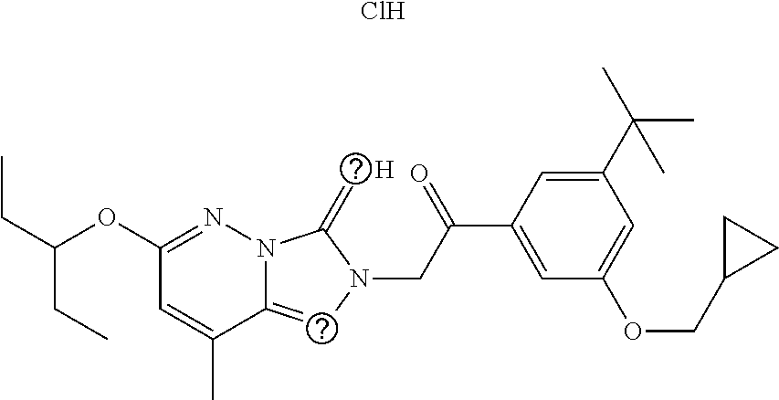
C12=CN(CC(C3=CC(OCC4CC4)=CC(C(C)(C)C)=C3)=O)C(=C)N1N=C(OC(CC)CC)C=C2C.Cl.[H]
